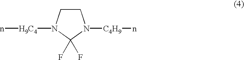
C1CN([H9C4]n)C(F)(F)N1[C4H9]n
